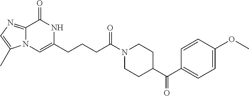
C12=NC=C(C)N1C=C(CCCC(N1CCC(C(=O)C3=CC=C(OC)C=C3)CC1)=O)NC2=O
